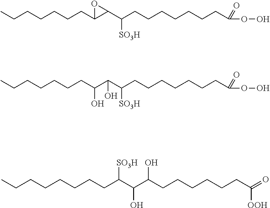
CCCCCCCC1C(C(CCCCCCCC(OO)=O)[SO3H])O1.CCCCCCCC(C(C(CCCCCCCC(OO)=O)[SO3H])O)O.CCCCCCCCC(C(C(CCCCCCC(=O)[OOH])O)O)[SO3H]
